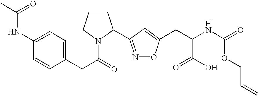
C1(NC(C)=O)=CC=C(CC(=O)N2CCCC2C2=NOC(CC(NC(=O)OCC=C)C(O)=O)=C2)C=C1
